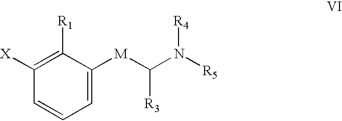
C1([R1])=C([X])C=CC=C1[M]C(N([R5])[R4])[R3]
